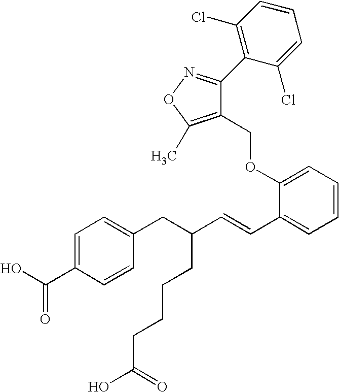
C1=C(C(O)=O)C=CC(CC(C=CC2=CC=CC=C2OCC2=C(C)ON=C2C2=C(Cl)C=CC=C2Cl)CCCCC(O)=O)=C1
